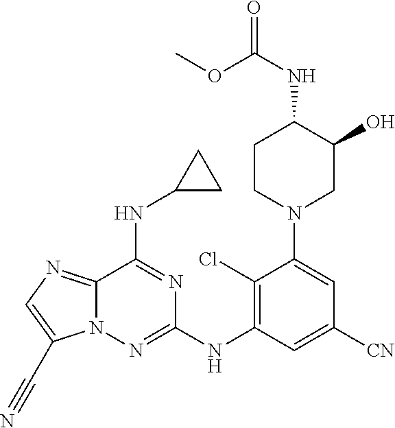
C12=NC=C(C#N)N1N=C(NC1=C(Cl)C(N3CC(O)C(NC(OC)=O)CC3)=CC([CN])=C1)N=C2NC1CC1
